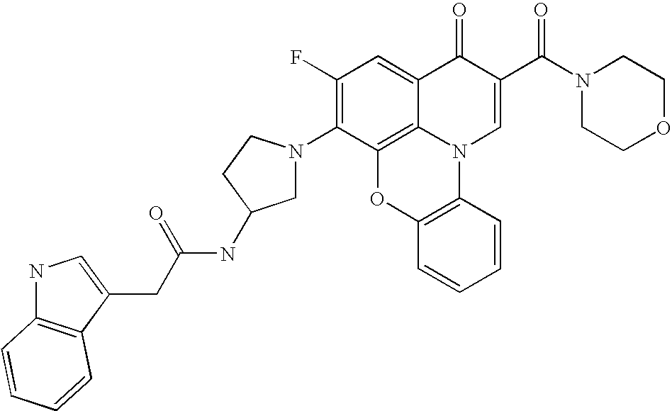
C1(F)=C(N2CC(NC(CC3=CNC4=C3C=CC=C4)=O)CC2)C2=C3C(=C1)C(=O)C(C(N1CCOCC1)=O)=CN3C1=C(O2)C=CC=C1
